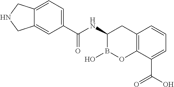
C1(NC(=O)C2=CC=C3C(=C2)CNC3)B(O)OC2=C(C1)C=CC=C2C(O)=O
